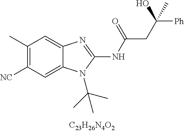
C1(C)=C([CN])C=C2C(=C1)N=C(NC(CC([Ph])(O)C)=O)N2C(C)(C)C
